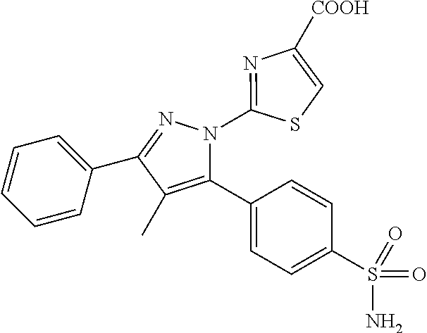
C1=CC=C(C2=NN(C3=NC([COOH])=CS3)C(C3=CC=C(S(N)(=O)=O)C=C3)=C2C)C=C1
